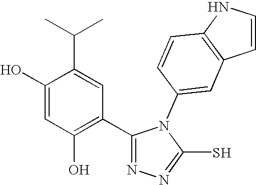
C1(O)=CC(O)=C(C2=NN=C(S)N2C2=CC3=C(C=C2)NC=C3)C=C1C(C)C
